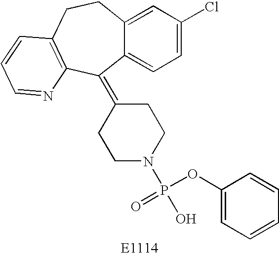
C12=CC=C(Cl)C=C1CCC1=C(C2=C2CCN(P(O)(OC3=CC=CC=C3)=O)CC2)N=CC=C1
